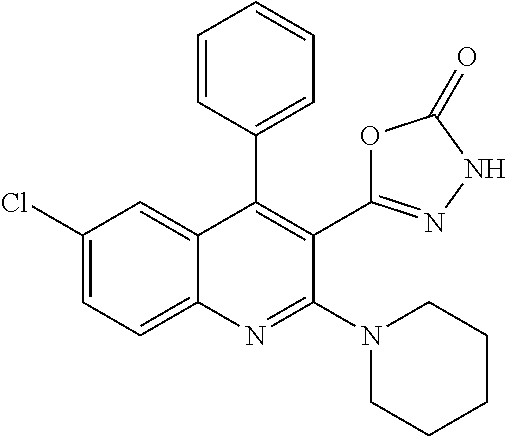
C1(Cl)=CC=C2C(=C1)C(C1=CC=CC=C1)=C(C1=NNC(=O)O1)C(N1CCCCC1)=N2
